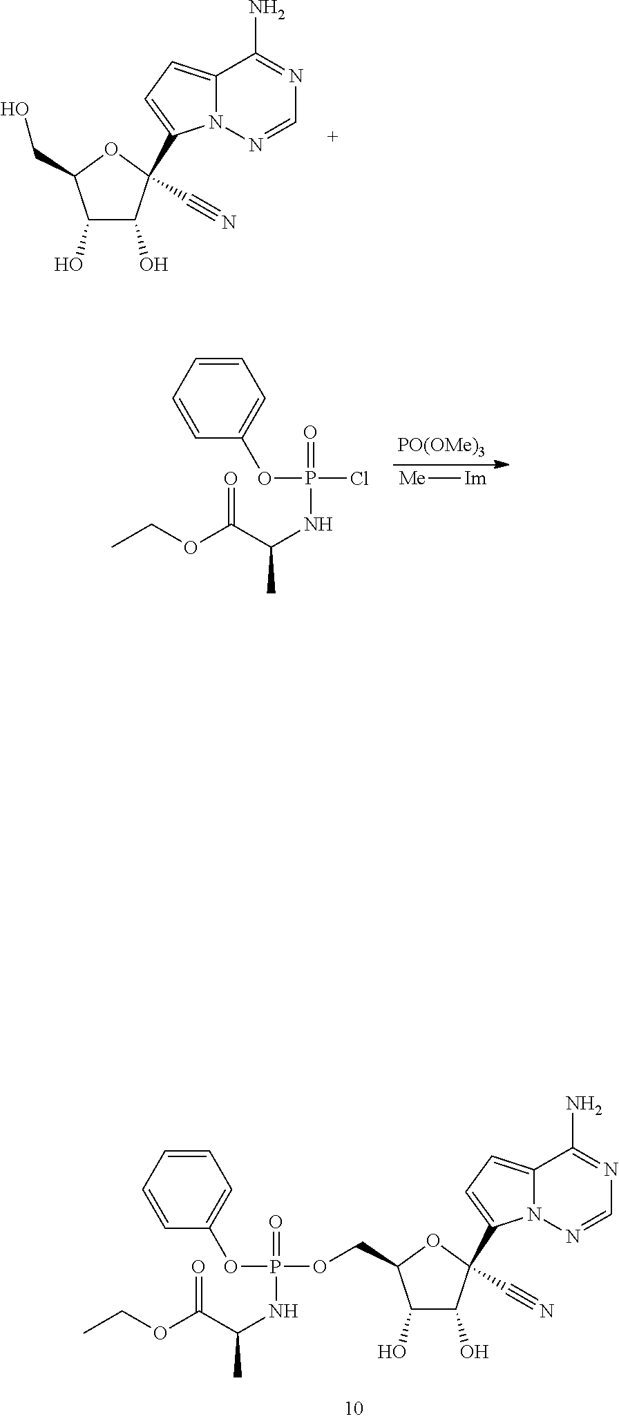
C1(O)C(O)C(C#N)(C2=CC=C3N2N=CN=C3N)OC1CO.[PO(OMe)3].C1=CC=CC(OP(Cl)(=O)NC(C(=O)OCC)C)=C1.[Me][Im].C1(O)C(O)C(C#N)(C2=CC=C3N2N=CN=C3N)OC1COP(OC1=CC=CC=C1)(=O)NC(C(=O)OCC)C
